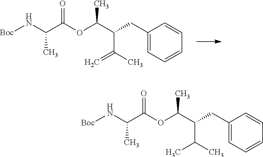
C(C1=CC=CC=C1)C(C(OC(C(N[Boc])C)=O)C)C(C)=C.C(C1=CC=CC=C1)C(C(OC(C(N[Boc])C)=O)C)C(C)C
